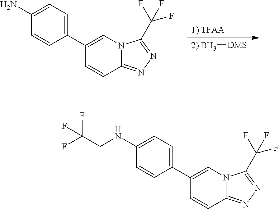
C1(N)=CC=C(C2=CN3C(=NN=C3C(F)(F)F)C=C2)C=C1.B[DMS].C1(NCC(F)(F)F)=CC=C(C2=CN3C(=NN=C3C(F)(F)F)C=C2)C=C1
